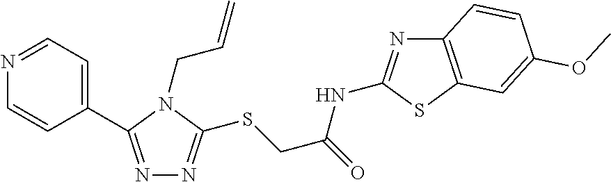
C1(C2=NN=C(SCC(NC3=NC4=C(S3)C=C(OC)C=C4)=O)N2CC=C)=CC=NC=C1
